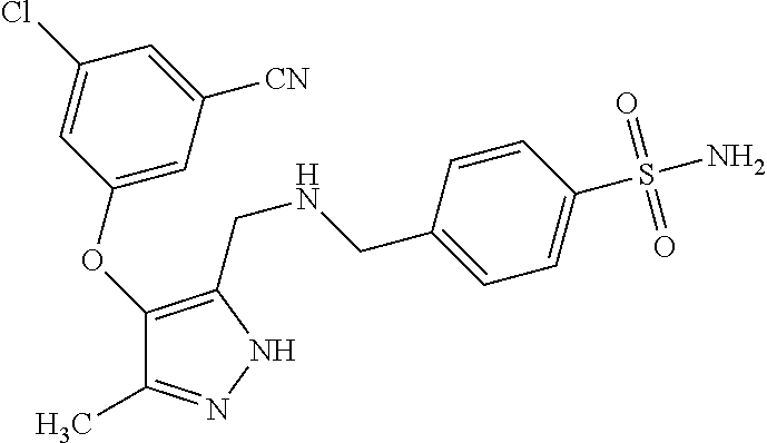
C1(OC2=C(CNCC3=CC=C(S(=O)(=O)N)C=C3)NN=C2C)=CC([CN])=CC(Cl)=C1
